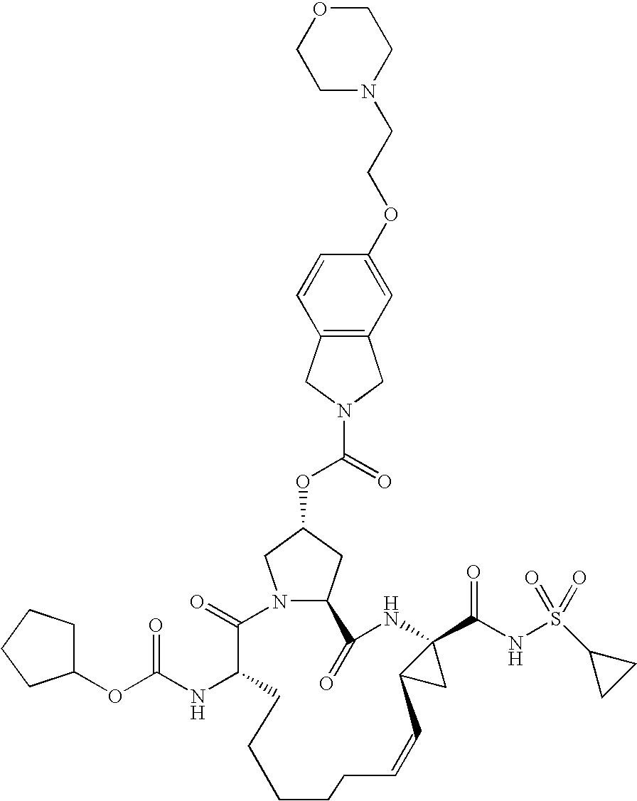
N12CC(OC(=O)N3CC4=C(C3)C=CC(OCCN3CCOCC3)=C4)CC1C(=O)NC1(C(NS(C3CC3)(=O)=O)=O)C(C1)C=CCCCCCC(NC(OC1CCCC1)=O)C2=O
